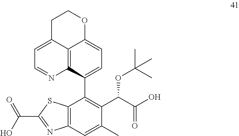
C12=C3C(C4=C(C(C(O)=O)OC(C)(C)C)C(C)=CC5=C4SC(C(O)=O)=N5)=CC=C1OCCC2=CC=N3
